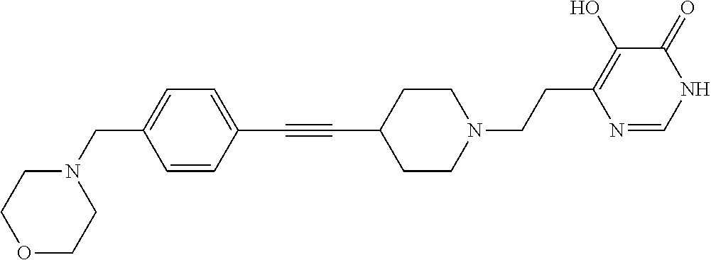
C1(C#CC2=CC=C(CN3CCOCC3)C=C2)CCN(CCC2=C(O)C(=O)NC=N2)CC1
